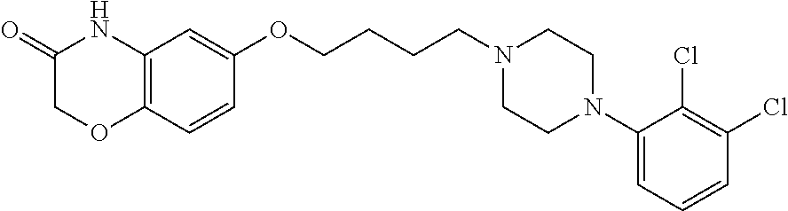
C1(=O)COC2=C(N1)C=C(OCCCCN1CCN(C3=CC=CC(Cl)=C3Cl)CC1)C=C2
